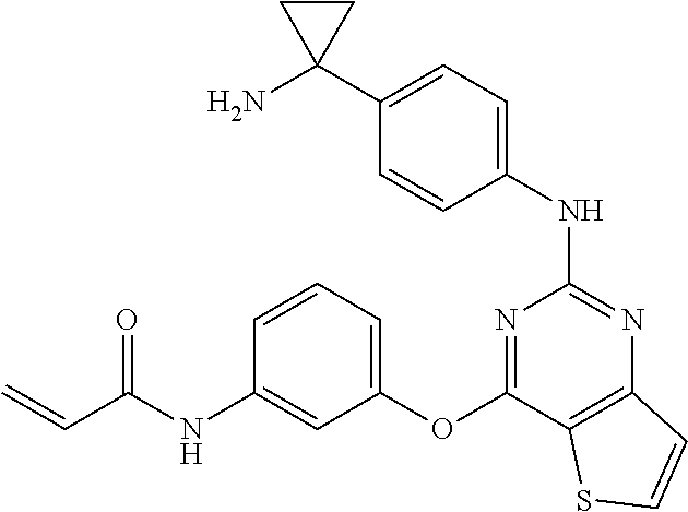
NC1(C2=CC=C(NC3=NC4=C(C(OC5=CC=CC(NC(C=C)=O)=C5)=N3)SC=C4)C=C2)CC1
